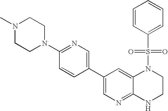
C1(C2=CN=C3C(=C2)N(S(C2=CC=CC=C2)(=O)=O)CCN3)=CN=C(N2CCN(C)CC2)C=C1
